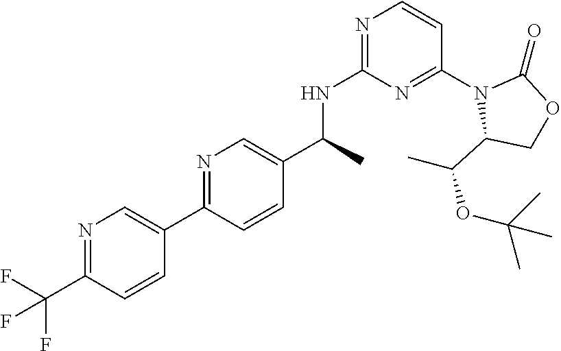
N1=C(C(F)(F)F)C=CC(C2=NC=C(C(NC3=NC=CC(N4C(C(C)OC(C)(C)C)COC4=O)=N3)C)C=C2)=C1
